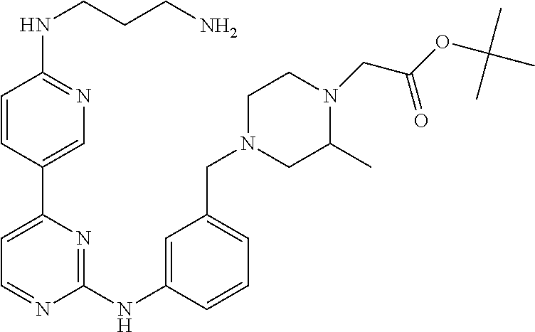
C1=CC(C2=CC=NC(NC3=CC(CN4CC(C)N(CC(OC(C)(C)C)=O)CC4)=CC=C3)=N2)=CN=C1NCCCN
